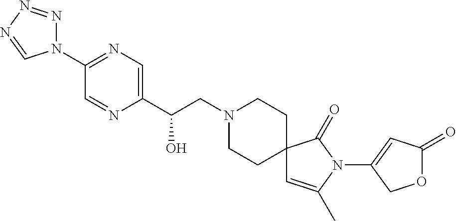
C1(C(CN2CCC3(CC2)C=C(C)N(C2=CC(=O)OC2)C3=O)O)=CN=C(N2N=NN=C2)C=N1
